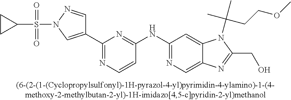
C(C1=NC2=CN=C(NC3=NC(C4=CN(S(C5CC5)(=O)=O)N=C4)=NC=C3)C=C2N1C(C)(C)CCOC)O
